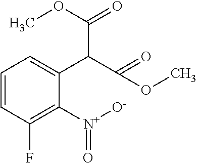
C1=CC(F)=C([N+]([O-])=O)C(C(C(OC)=O)C(=O)OC)=C1
